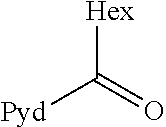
[Hex]C(=O)[Pyd]
